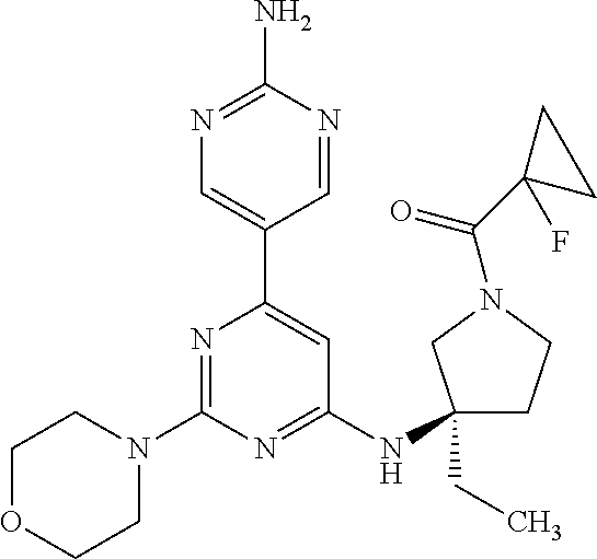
N1=C(N)N=CC(C2=CC(NC3(CC)CCN(C(C4(F)CC4)=O)C3)=NC(N3CCOCC3)=N2)=C1
